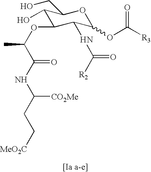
C1(O)C(OC(C(NC(CC[MeO2C])[CO2Me])=O)C)C(NC([R2])=O)C(OC([R3])=O)OC1CO
